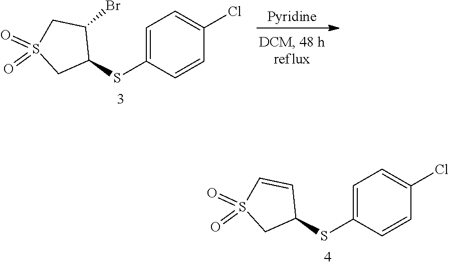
C1=C(Cl)C=CC(SC2CS(=O)(=O)C=C2)=C1.C1=C(Cl)C=CC(SC2CS(=O)(=O)CC2Br)=C1.[Pyridine]
